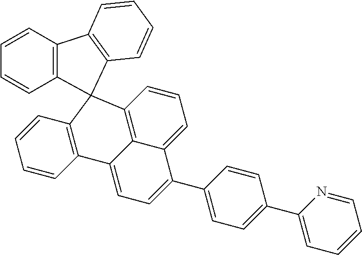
C12=C(C=CC=C1)C1=C(C=CC=C1)C21C2=C3C(=CC=C2)C(C2=CC=C(C4=CC=CC=N4)C=C2)=CC=C3C2=C1C=CC=C2
